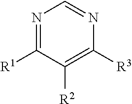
N1=C([R1])C([R2])=C([R3])N=C1
